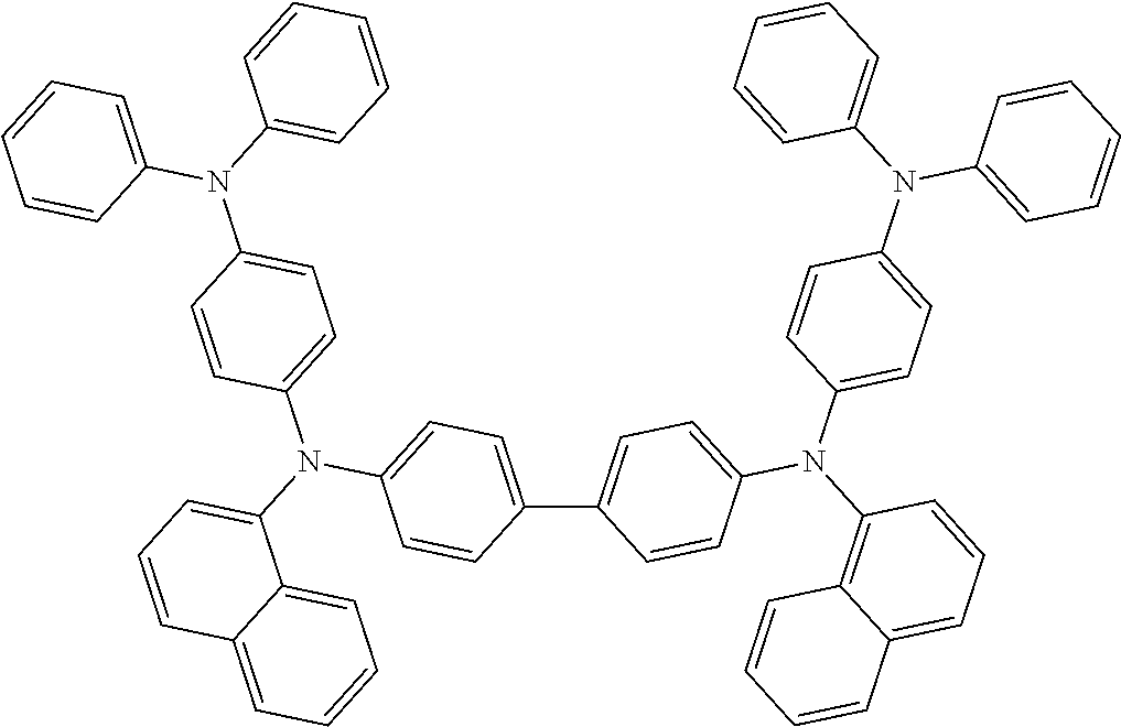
C1(C2=CC=C(N(C3=CC=C(N(C4=CC=CC=C4)C4=CC=CC=C4)C=C3)C3=C4C(=CC=C3)C=CC=C4)C=C2)=CC=C(N(C2=CC=C(N(C3=CC=CC=C3)C3=CC=CC=C3)C=C2)C2=CC=CC3=CC=CC=C23)C=C1
